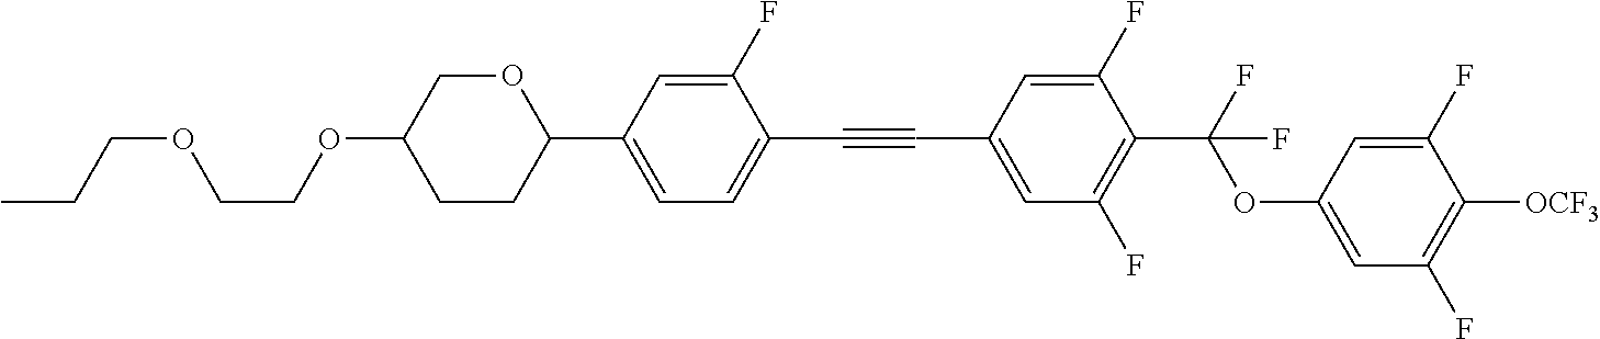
C(C1=CC(F)=C(C(F)(OC2=CC(F)=C([OCF3])C(F)=C2)F)C(F)=C1)#CC1=CC=C(C2OCC(OCCOCCC)CC2)C=C1F
